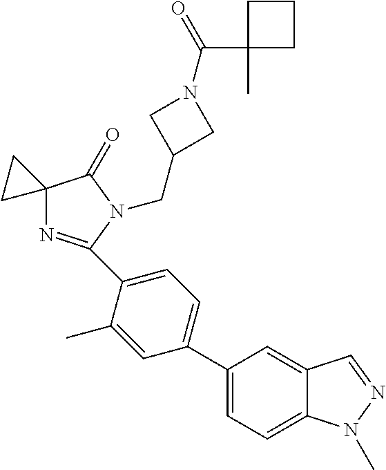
C12(N=C(C3=CC=C(C4=CC=C5C(=C4)C=NN5C)C=C3C)N(CC3CN(C(C4(C)CCC4)=O)C3)C1=O)CC2
